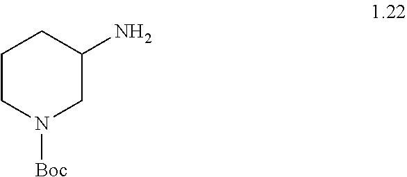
C1CN([Boc])CC(N)C1
